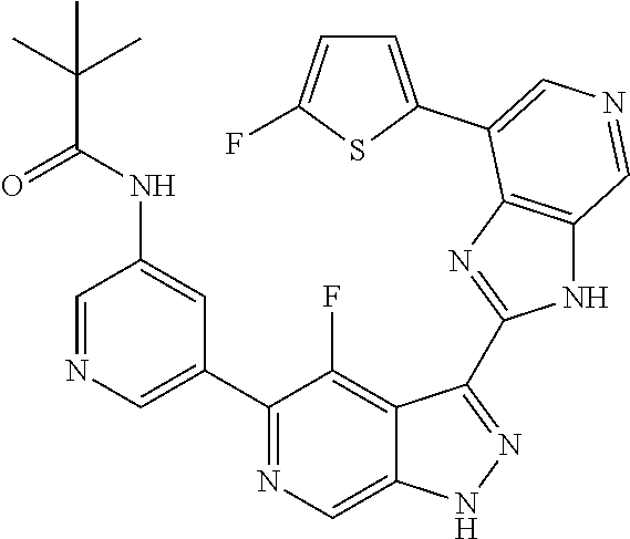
C1(C2=CN=CC(NC(C(C)(C)C)=O)=C2)=NC=C2C(=C1F)C(C1=NC3=C(N1)C=NC=C3C1=CC=C(F)S1)=NN2
